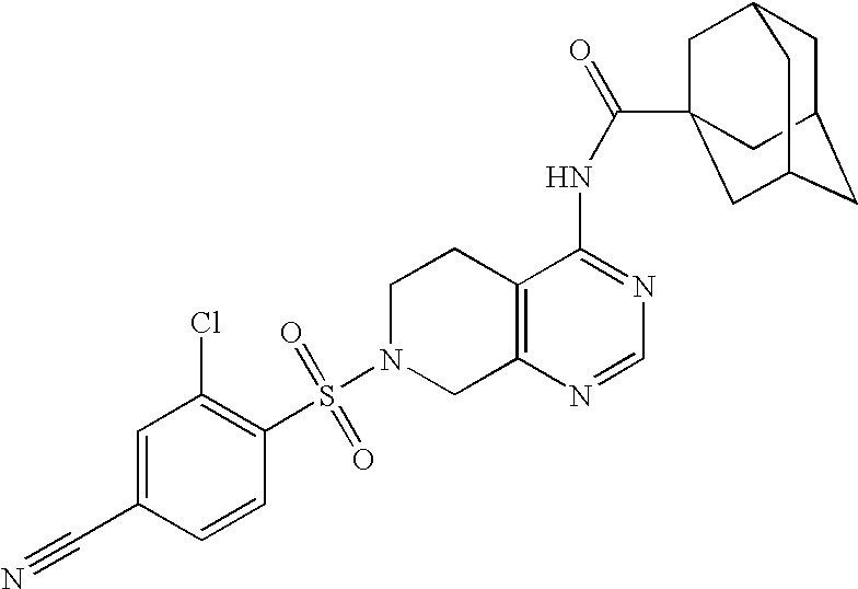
C1N(S(=O)(=O)C2=C(Cl)C=C(C#N)C=C2)CC2=C(C1)C(NC(=O)C13CC4CC(CC(C1)C4)C3)=NC=N2
